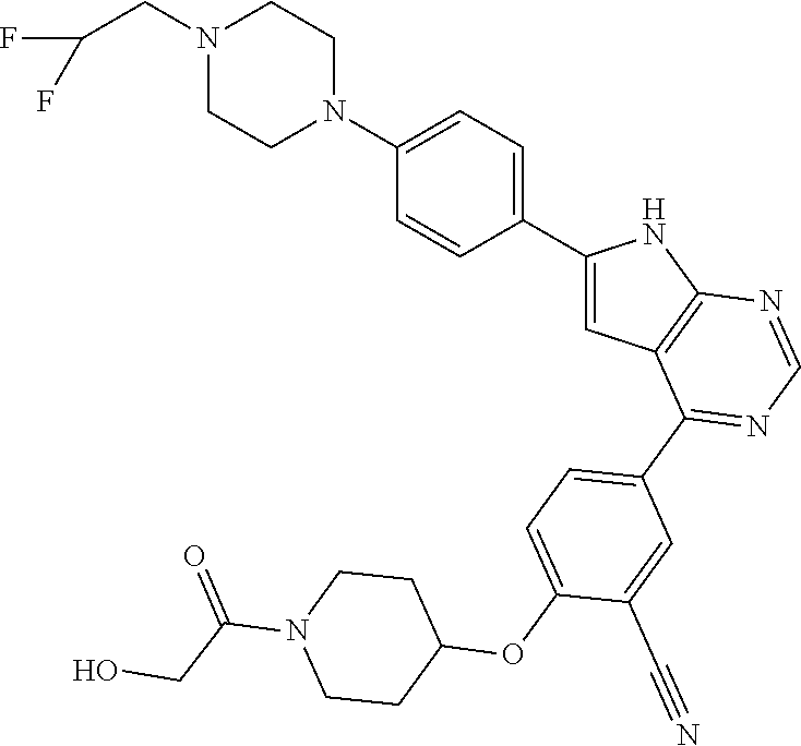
C1(C2=CC=C(N3CCN(CC(F)F)CC3)C=C2)=CC2=C(N1)N=CN=C2C1=CC=C(OC2CCN(C(CO)=O)CC2)C(C#N)=C1
